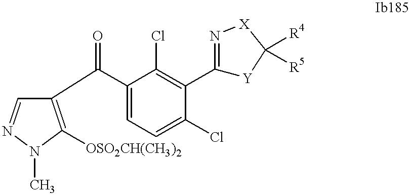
C1=NN(C)C([OSO2CH(CH3)2])=C1C(=O)C1=CC=C(Cl)C(C2=N[X]C([R4])([R5])[Y]2)=C1Cl
